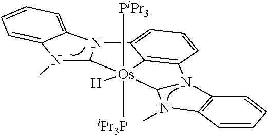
C1=CC=CC2=C1N1C(N2C)[Os]2([H])([iPr3P])([PiPr3])C3=C1C=CC=C3N1C2N(C)C2=CC=CC=C12
